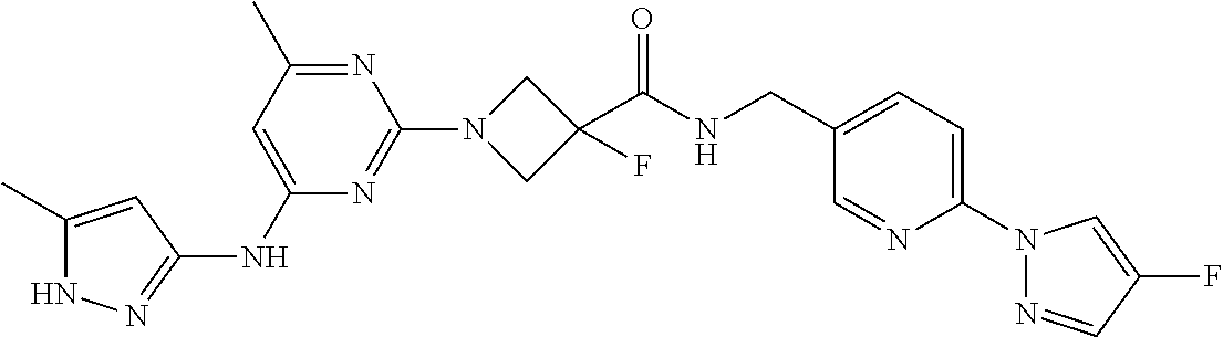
N1C(C)=CC(NC2=CC(C)=NC(N3CC(C(NCC4=CC=C(N5N=CC(F)=C5)N=C4)=O)(F)C3)=N2)=N1
